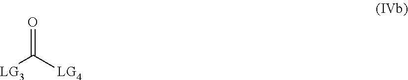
[LG3]C([LG4])=O
